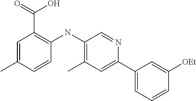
C1=C(C)C=CC(NC2=C(C)C=C(C3=CC=CC([OEt])=C3)N=C2)=C1C(=O)O
